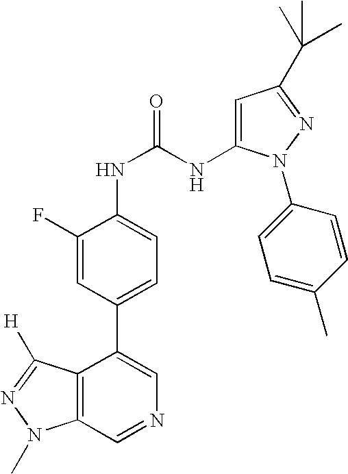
C12=C(C=NC=C1C1=CC=C(NC(NC3=CC(C(C)(C)C)=NN3C3=CC=C(C)C=C3)=O)C(F)=C1)N(C)N=C2[H]
